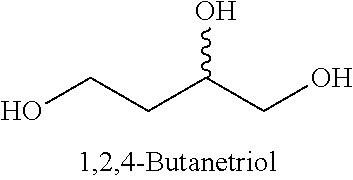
OCCC(CO)O
